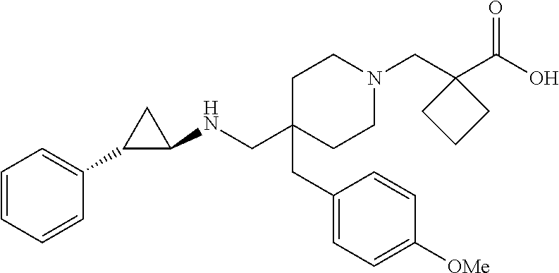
C1C(CC2=CC=C([OMe])C=C2)(CNC2CC2C2=CC=CC=C2)CCN(CC2(C(O)=O)CCC2)C1
